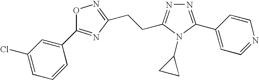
C1(Cl)=CC=CC(C2=NC(CCC3=NN=C(C4=CC=NC=C4)N3C3CC3)=NO2)=C1
